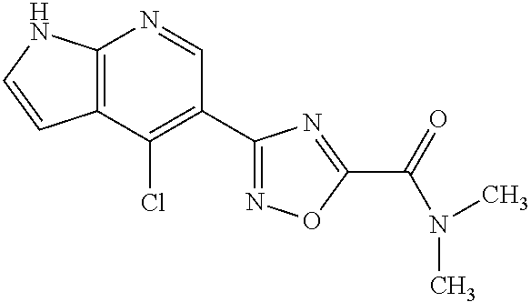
C12=C(C(Cl)=C(C3=NOC(C(N(C)C)=O)=N3)C=N1)C=CN2
